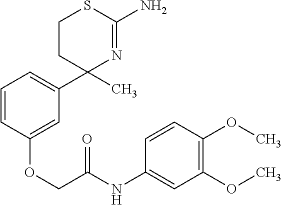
C1=CC=C(C2(C)N=C(N)SCC2)C=C1OCC(NC1=CC(OC)=C(OC)C=C1)=O
